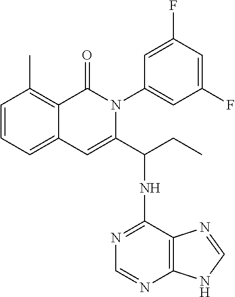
C1=CC=C2C(=C1C)C(=O)N(C1=CC(F)=CC(F)=C1)C(C(NC1=NC=NC3=C1N=CN3)CC)=C2
